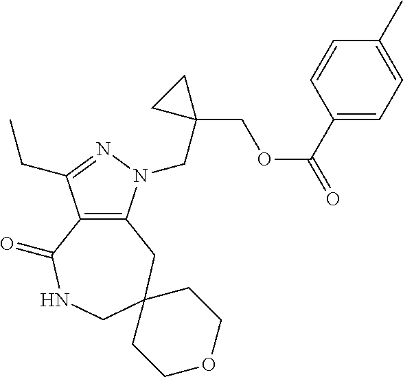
C12=C(CC3(CNC1=O)CCOCC3)N(CC1(COC(C3=CC=C(C)C=C3)=O)CC1)N=C2CC
